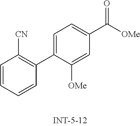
C1=CC=CC(C2=CC=C(C(=O)[OMe])C=C2[OMe])=C1[CN]
